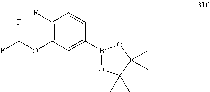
C1(F)=C(OC(F)F)C=C(B2OC(C)(C)C(C)(C)O2)C=C1
